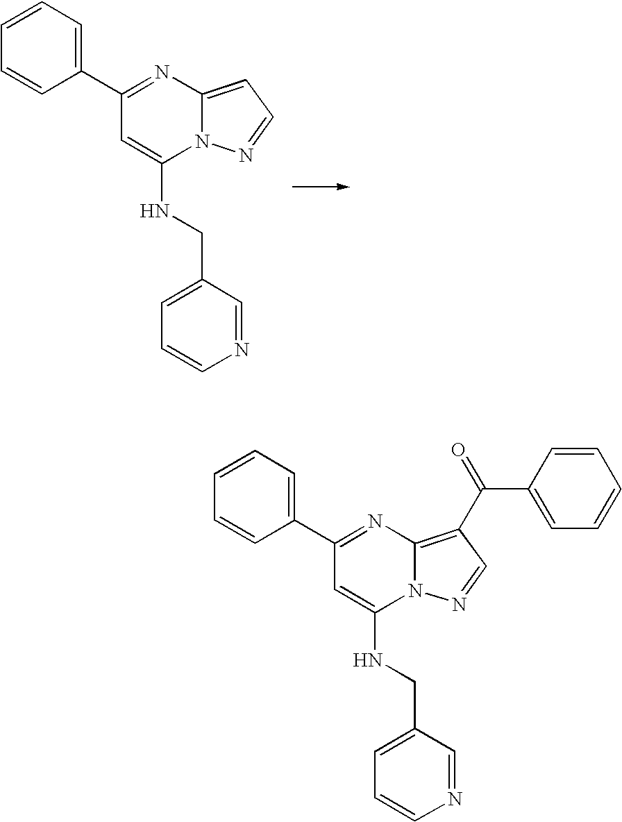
N12C(=CC=N1)N=C(C1=CC=CC=C1)C=C2NCC1=CC=CN=C1.N12C(=C(C(C3=CC=CC=C3)=O)C=N1)N=C(C1=CC=CC=C1)C=C2NCC1=CC=CN=C1
